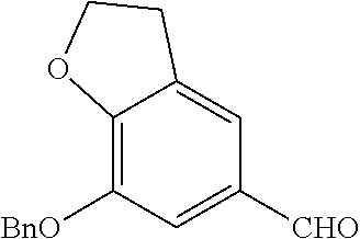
C1=C2C(=C([BnO])C=C1[CHO])OCC2
